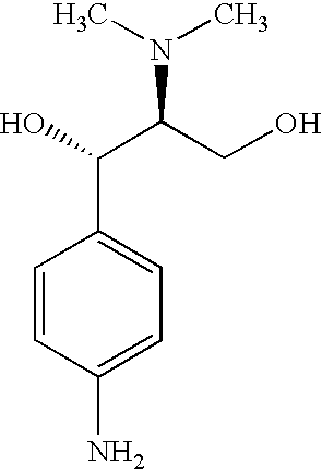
C1=CC(N)=CC=C1C(C(CO)N(C)C)O
